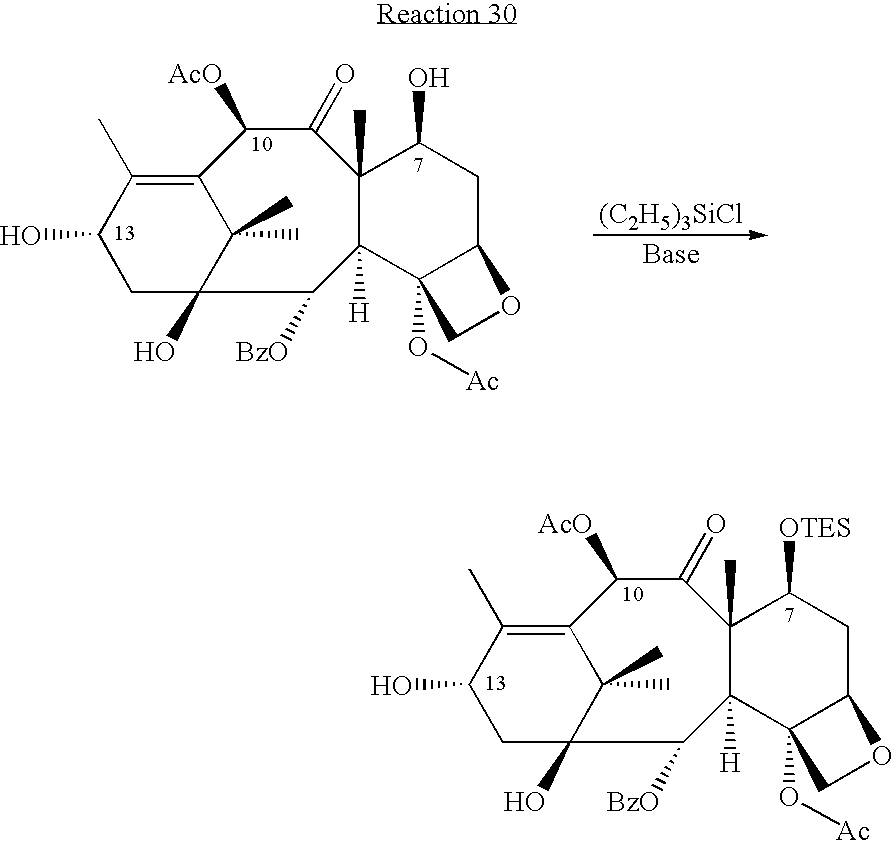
C1(O)CC2(O)C(C)(C)C(=C1C)C([AcO])C(=O)C1(C)C([H])(C2[BzO])C2(O[Ac])C(CC1[OTES])OC2.C1(O)CC2(O)C(C)(C)C(=C1C)C([AcO])C(=O)C1(C)C([H])(C2[BzO])C2(O[Ac])C(CC1O)OC2.[(C2H5)3SiCl]
